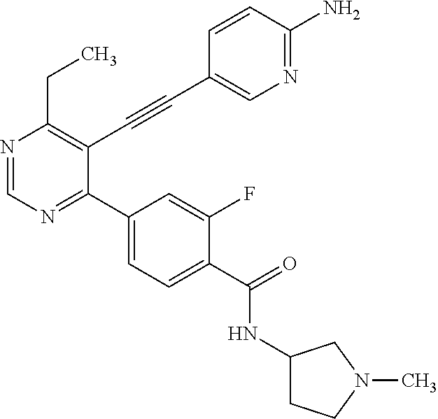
N1=CN=C(C2=CC=C(C(NC3CCN(C)C3)=O)C(F)=C2)C(C#CC2=CN=C(N)C=C2)=C1CC
